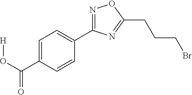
[H]OC(=O)C1=CC=C(C2=NOC(CCCBr)=N2)C=C1
